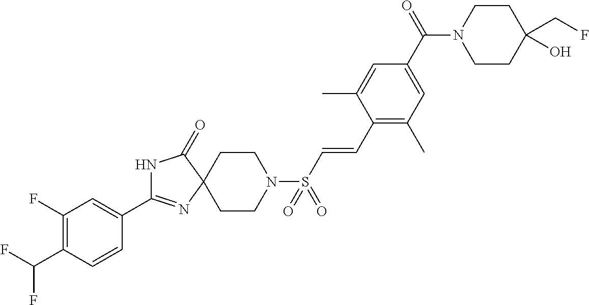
N1C(C2=CC(F)=C(C(F)F)C=C2)=NC2(C1=O)CCN(S(C=CC1=C(C)C=C(C(N3CCC(CF)(O)CC3)=O)C=C1C)(=O)=O)CC2
